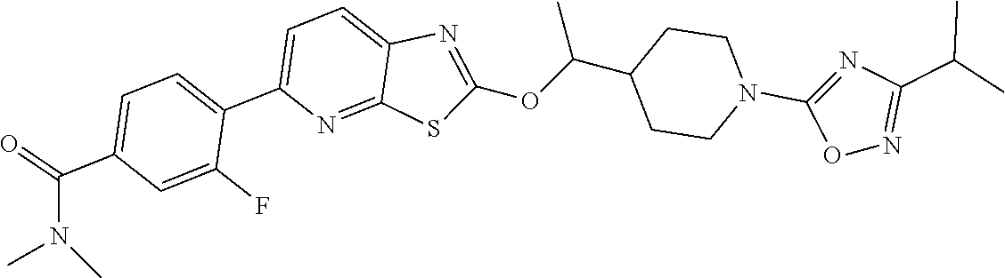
C1=C(C2=CC=C(C(N(C)C)=O)C=C2F)N=C2C(=C1)N=C(OC(C1CCN(C3=NC(C(C)C)=NO3)CC1)C)S2
